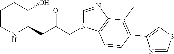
C1CNC(CC(CN2C=NC3=C2C=CC(C2=CSC=N2)=C3C)=O)C(O)C1
